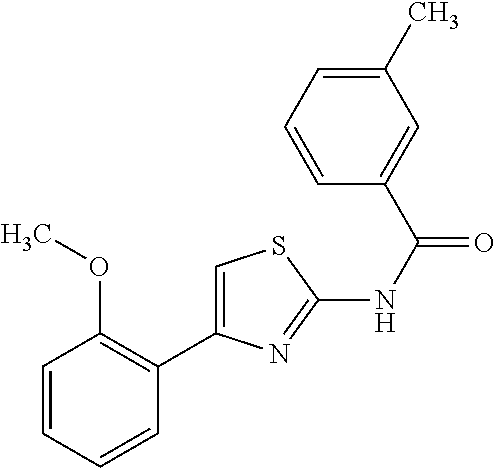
C1=CC=CC(C2=CSC(NC(=O)C3=CC(C)=CC=C3)=N2)=C1OC
